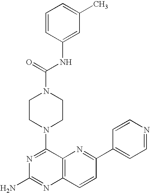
N1=C(N2CCN(C(=O)NC3=CC(C)=CC=C3)CC2)C2=C(N=C1N)C=CC(C1=CC=NC=C1)=N2
